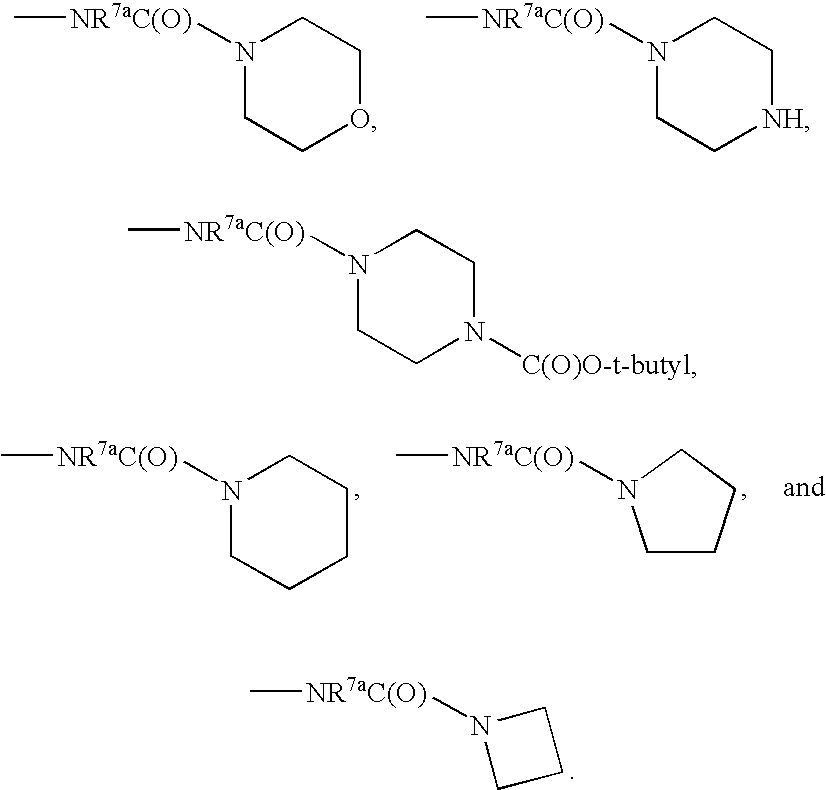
[NR7aC(O)](C)N1CCC1.N1([NR7aC(O)]C)CCOCC1.N1([NR7aC(O)]C)CC[NH]CC1.N1([NR7aC(O)]C)CCCCC1.[NR7aC(O)](C)N1CCCC1.N1([NR7aC(O)]C)CCN([C(O)O-t-butyl])CC1
